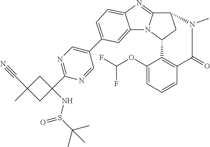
C12C3=NC4=CC=C(C5=CN=C(C6(NS(=O)C(C)(C)C)CC(C#N)(C)C6)N=C5)C=C4N3C(C1)C1=C(C=CC=C1OC(F)F)C(=O)N2C
